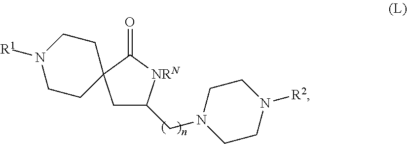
C1C(CN2CCN([R2])CC2)[NRN]C(=O)C12CCN([R1])CC2
